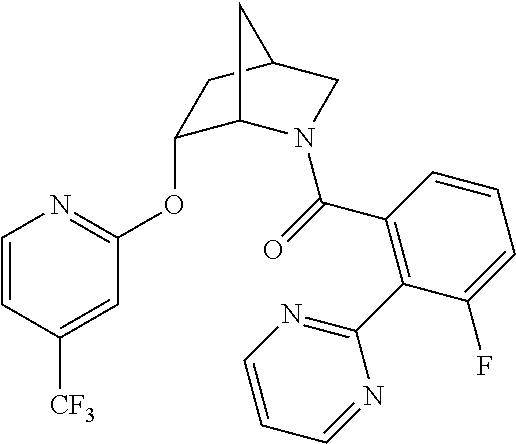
C1(OC2=NC=CC([CF3])=C2)C2N(C(=O)C3=C(C4=NC=CC=N4)C(F)=CC=C3)CC(C1)C2
